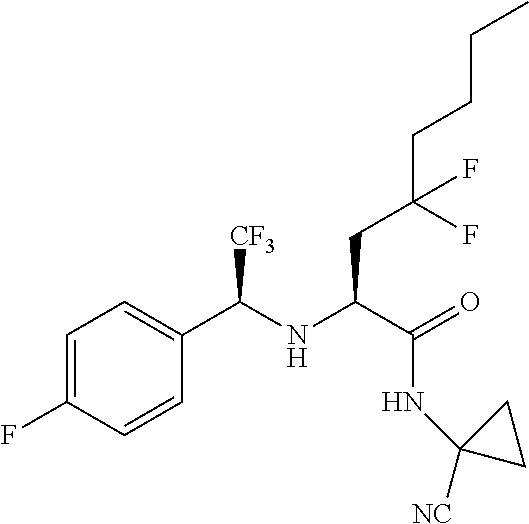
C(CC(CC(C(=O)NC1([NC])CC1)NC(C1=CC=C(F)C=C1)[CF3])(F)F)CC
